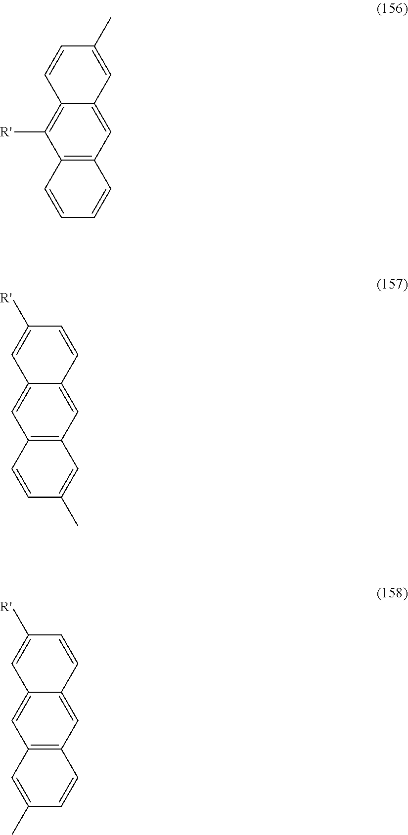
C12=C(C=C3C(=C1[R'])C=CC(C)=C3)C=CC=C2.C12=C(C=C3C(=C1)C=C([R'])C=C3)C=C(C)C=C2.C12=C(C=C3C(=C1)C=C([R'])C=C3)C=CC(C)=C2
